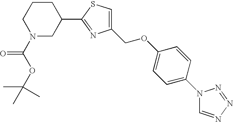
C1N(C(OC(C)(C)C)=O)CC(C2=NC(COC3=CC=C(N4C=NN=N4)C=C3)=CS2)CC1
